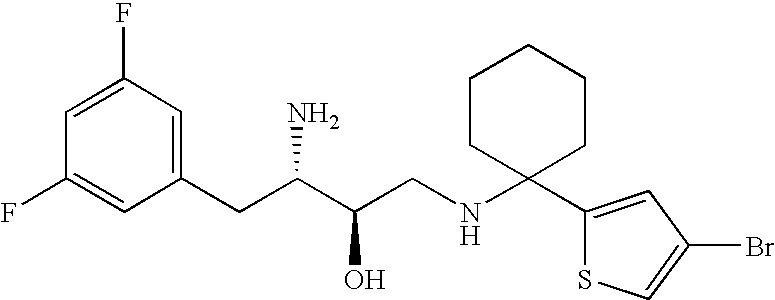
C1=C(F)C=C(CC(C(CNC2(C3=CC(Br)=CS3)CCCCC2)O)N)C=C1F
